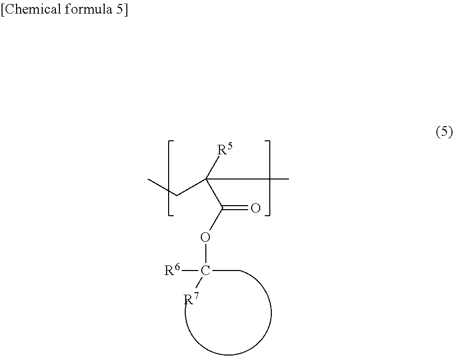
CCC(C)([R5])C(=O)OC(C)([R6])[R7]
